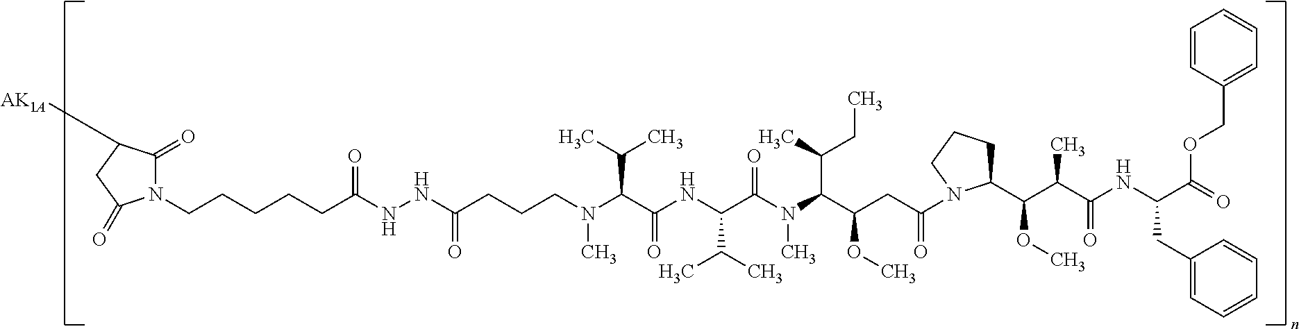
CN(C(C(NC(C(N(C(C(CC(N1C(C(C(C(NC(C(OCC2=CC=CC=C2)=O)CC2=CC=CC=C2)=O)C)OC)CCC1)=O)OC)C(C)CC)C)=O)C(C)C)=O)C(C)C)CCCC(NNC(CCCCCN1C(=O)C([AK1A])CC1=O)=O)=O
